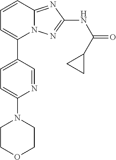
C1(C2=CC=C(N3CCOCC3)N=C2)=CC=CC2=NC(NC(=O)C3CC3)=NN12
